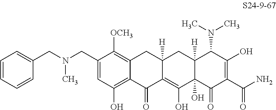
C1(CN(CC2=CC=CC=C2)C)=CC(O)=C2C(=C1[OCH3])CC1([H])C(=C(O)C3(O)C([H])(C1)C(N(C)C)C(O)=C(C(N)=O)C3=O)C2=O
